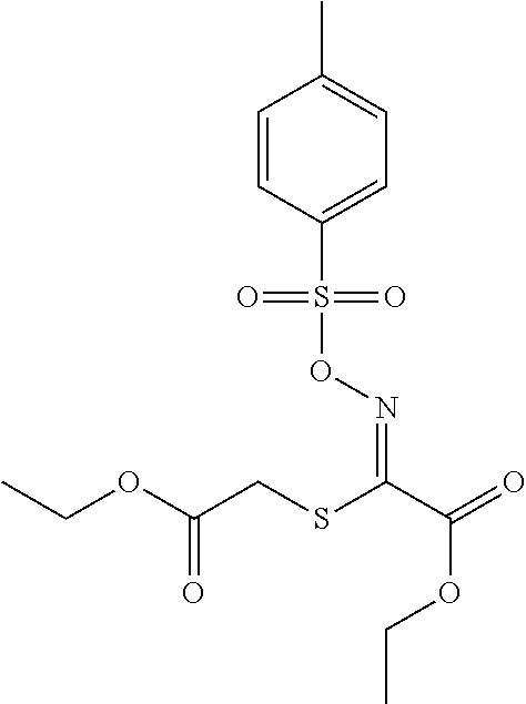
C1=CC(S(ON=C(C(=O)OCC)SCC(OCC)=O)(=O)=O)=CC=C1C
